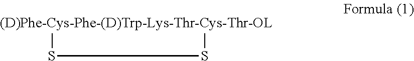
[(D)Phe-Cys-Phe-(D)Trp-Lys-Thr-Cys-Thr-OL]1SS1
